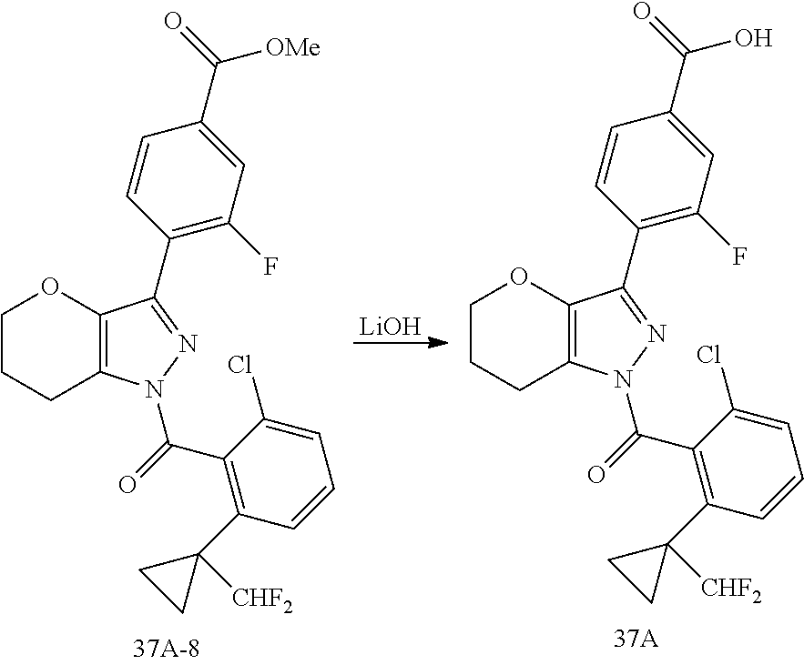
C12=C(OCCC1)C(C1=C(F)C=C(C([OMe])=O)C=C1)=NN2C(=O)C1=C(C2([CHF2])CC2)C=CC=C1Cl.[LiOH].C12=C(OCCC1)C(C1=C(F)C=C(C(O)=O)C=C1)=NN2C(=O)C1=C(C2([CHF2])CC2)C=CC=C1Cl
